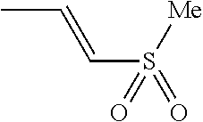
CC=CS(=O)([Me])=O
